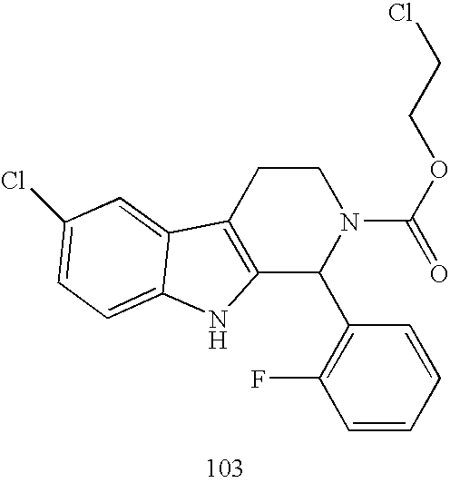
C12=C(CCN(C(=O)OCCCl)C1C1=C(F)C=CC=C1)C1=CC(Cl)=CC=C1N2
